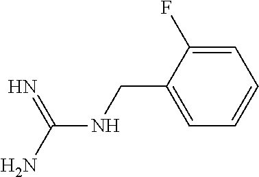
N(C(=N)N)CC1=CC=CC=C1F
